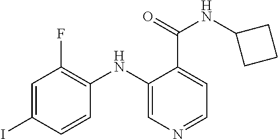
C1=C(I)C=CC(NC2=CN=CC=C2C(=O)NC2CCC2)=C1F
